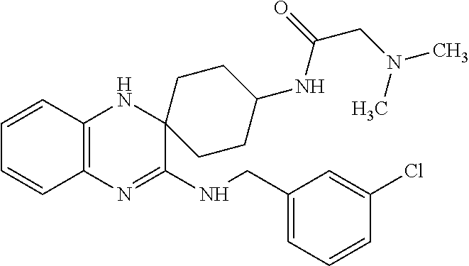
C1=CC2=C(C=C1)N=C(NCC1=CC=CC(Cl)=C1)C1(N2)CCC(NC(CN(C)C)=O)CC1
